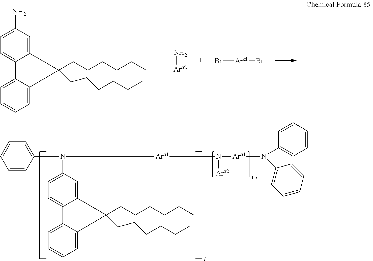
C1=CC(N([Ara1]N([Ara2])[Ara1]N(C2=CC=CC=C2)C2=CC=CC=C2)C2=CC=C3C(=C2)C(CCCCCC)(CCCCCC)C2=CC=CC=C32)=CC=C1.NC1=CC=C2C(=C1)C(CCCCCC)(CCCCCC)C1=CC=CC=C21.N[Ara2].Br[Ara1]Br
